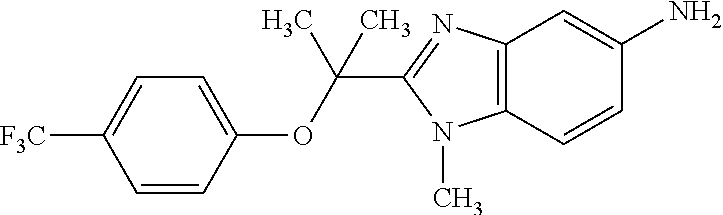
C1(OC(C2=NC3=C(N2C)C=CC(N)=C3)(C)C)=CC=C([F3C])C=C1
